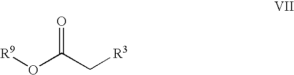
[R9]OC(C[R3])=O
